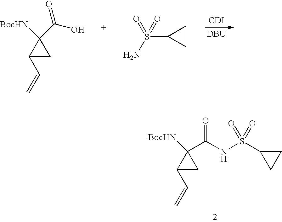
C1(C=C)CC1([BocHN])C(NS(C1CC1)(=O)=O)=O.[CDI].[DBU].C1(C=C)CC1(C(O)=O)[BocHN].S(C1CC1)(N)(=O)=O
